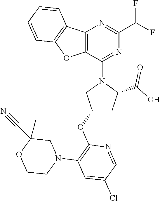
C1(OC2=C(N3CC(C)(C#N)OCC3)C=C(Cl)C=N2)CC(C(O)=O)N(C2=NC(C(F)F)=NC3=C2OC2=C3C=CC=C2)C1
